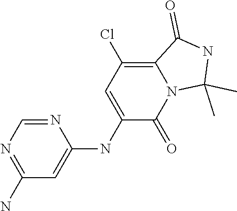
C1(N)=NC=NC(NC2=CC(Cl)=C3N(C2=O)C(C)(C)NC3=O)=C1
